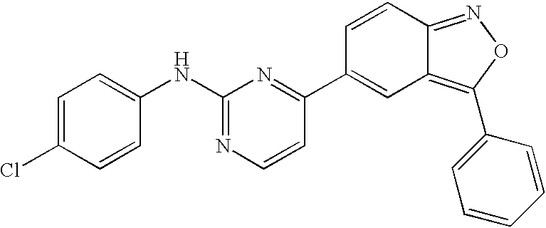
C1=C(Cl)C=CC(NC2=NC=CC(C3=CC4=C(C5=CC=CC=C5)ON=C4C=C3)=N2)=C1
